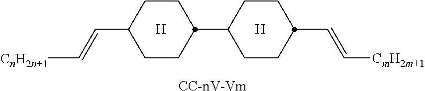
[CC-nV-Vm].[H].[H].C1CC(C2CCC(C=C[CmH2m+1])CC2)CCC1C=C[CnH2n+1]
